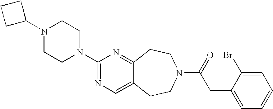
N1(C2CCC2)CCN(C2=NC=C3C(=N2)CCN(C(=O)CC2=CC=CC=C2Br)CC3)CC1
